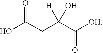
OC(CC(C(=O)[OH])([H])O)=O
